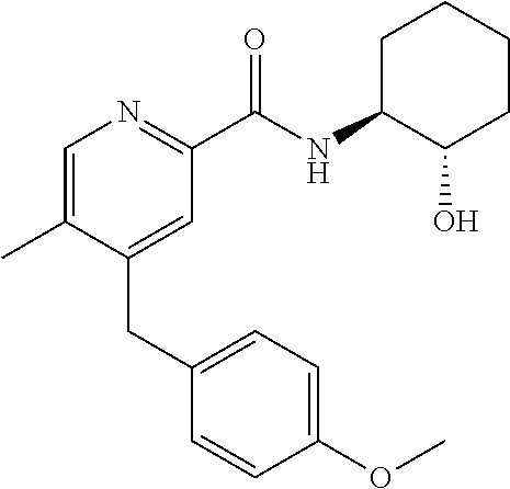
C1=C(C)C(CC2=CC=C(OC)C=C2)=CC(C(NC2C(O)CCCC2)=O)=N1
